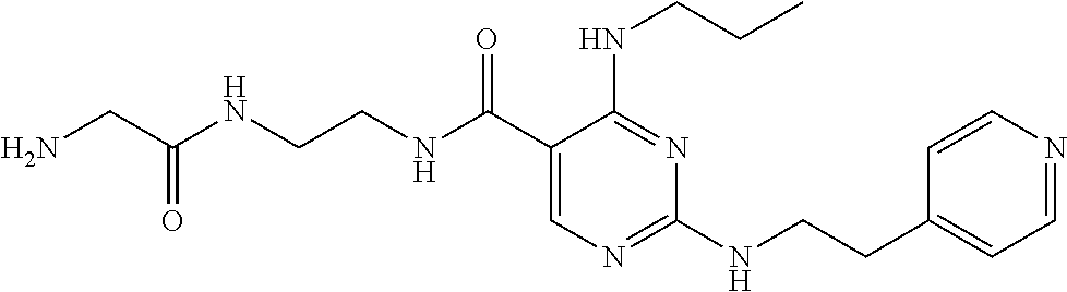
C(NC(C1=CN=C(NCCC2=CC=NC=C2)N=C1NCCC)=O)CNC(CN)=O
